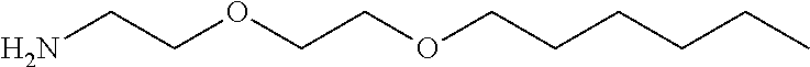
NCCOCCOCCCCCC
